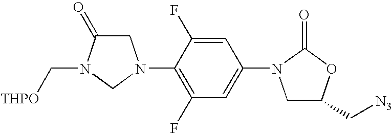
C1C(=O)N(C[THPO])CN1C1=C(F)C=C(N2CC(C[N3])OC2=O)C=C1F
